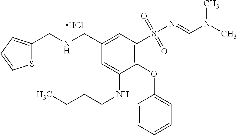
C1=CC=CC=C1OC1=C(S(N=CN(C)C)(=O)=O)C=C(CNCC2=CC=CS2)C=C1NCCCC.Cl
